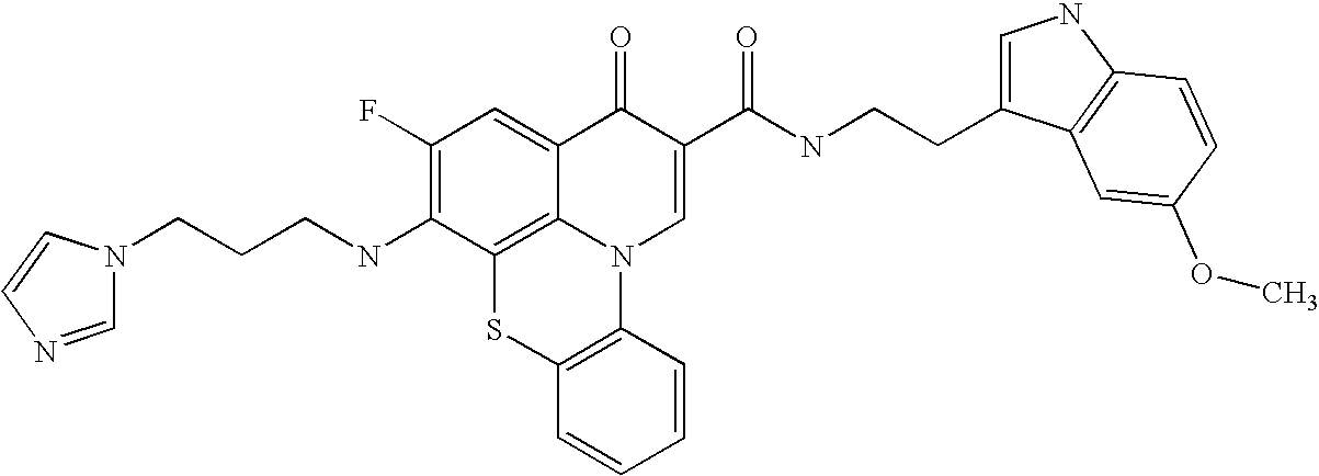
C1(F)=C(NCCCN2C=NC=C2)C2=C3C(=C1)C(=O)C(C(NCCC1=CNC4=C1C=C(OC)C=C4)=O)=CN3C1=C(S2)C=CC=C1
